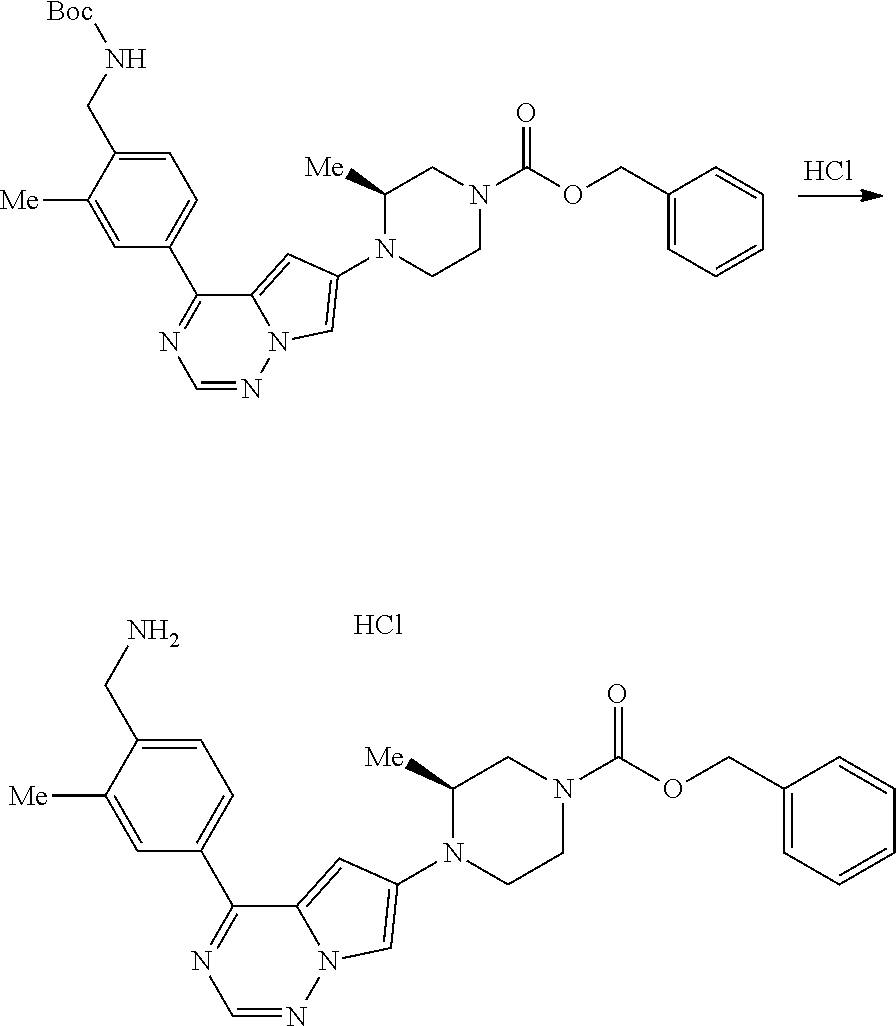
C1([Me])=CC(C2=NC=NN3C2=CC(N2C([Me])CN(C(OCC4=CC=CC=C4)=O)CC2)=C3)=CC=C1CN[Boc].Cl.C1([Me])=CC(C2=NC=NN3C2=CC(N2C([Me])CN(C(OCC4=CC=CC=C4)=O)CC2)=C3)=CC=C1CN.Cl
